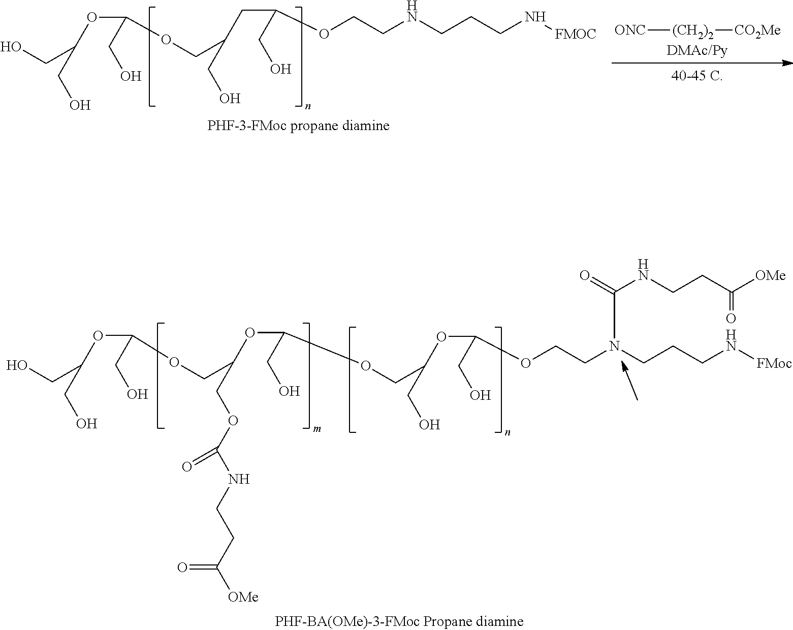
N(CCOC(CO)CC(CO)COC(OC(CO)CO)CO)CCCN[FMOC].[ONC][(CH2)2][CO2Me].[PHF-3-FMoc propane diamine].C(OC(CO)CO)(CO)OCC(OC(CO)OCC(CO)OC(CO)OCCN(CCCN[FMoc])C(NCCC(=O)[OMe])=O)COC(NCCC([OMe])=O)=O
